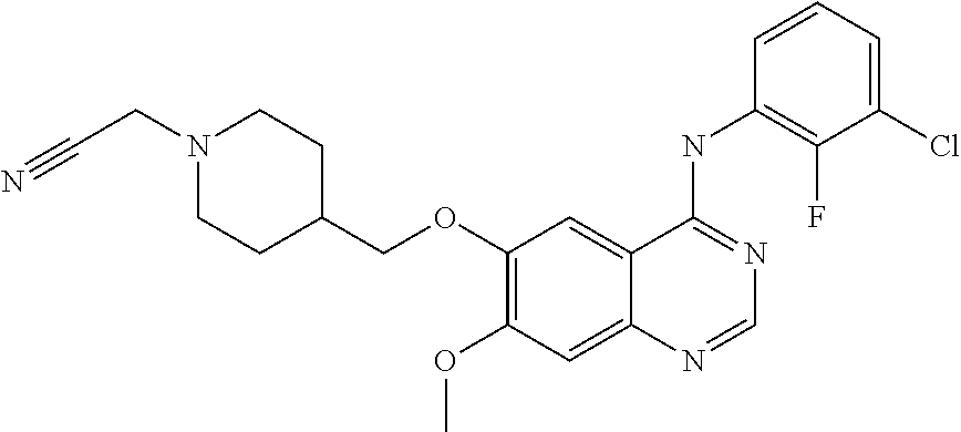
C1(OCC2CCN(CC#N)CC2)=C(OC)C=C2C(=C1)C(NC1=C(F)C(Cl)=CC=C1)=NC=N2
